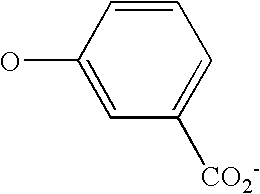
OC1=CC([CO2-])=CC=C1
